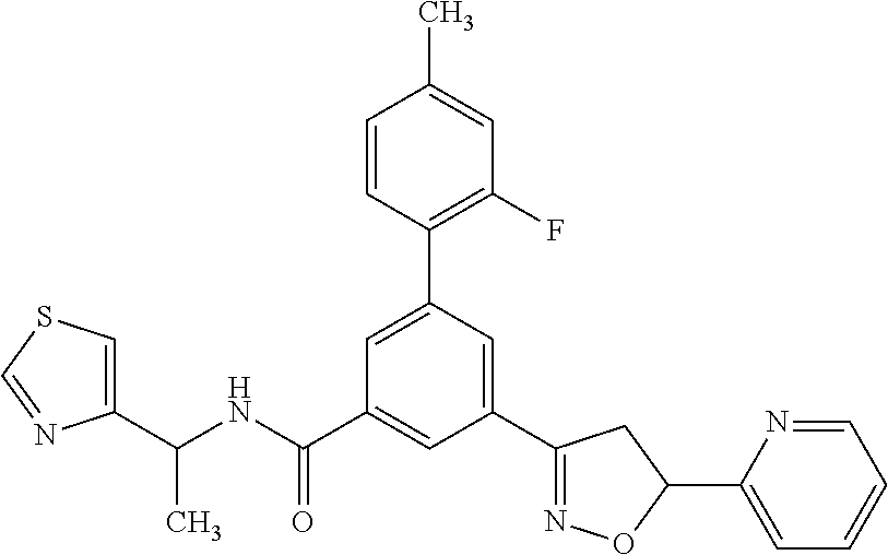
C1(C(NC(=O)C2=CC(C3=NOC(C4=CC=CC=N4)C3)=CC(C3=C(F)C=C(C)C=C3)=C2)C)=CSC=N1
